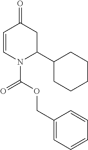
C1=CN(C(OCC2=CC=CC=C2)=O)C(C2CCCCC2)CC1=O
